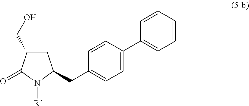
C1=CC(C2=CC=C(CC3CC(CO)C(=O)N3[R1])C=C2)=CC=C1
